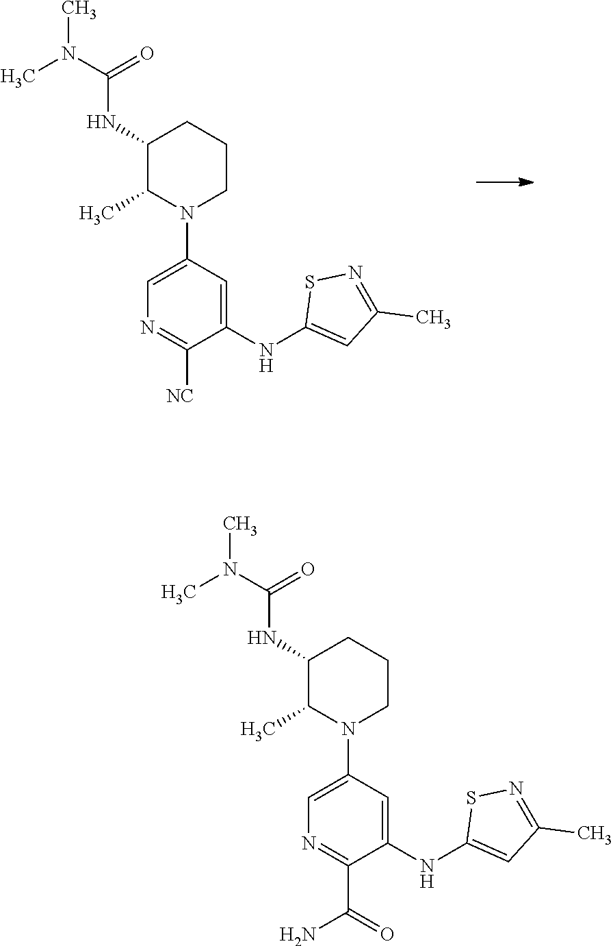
C1(NC(N(C)C)=O)C(C)N(C2=CN=C([NC])C(NC3=CC(C)=NS3)=C2)CCC1.C1(NC(N(C)C)=O)C(C)N(C2=CN=C(C(=O)N)C(NC3=CC(C)=NS3)=C2)CCC1
